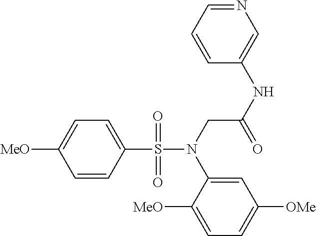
C1=CC(S(N(CC(NC2=CN=CC=C2)=O)C2=CC([OMe])=CC=C2[MeO])(=O)=O)=CC=C1[MeO]
